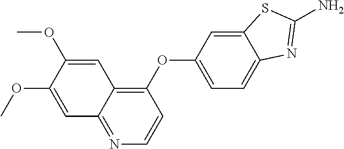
C1=C(OC)C(OC)=CC2=C(OC3=CC=C4C(=C3)SC(N)=N4)C=CN=C12
